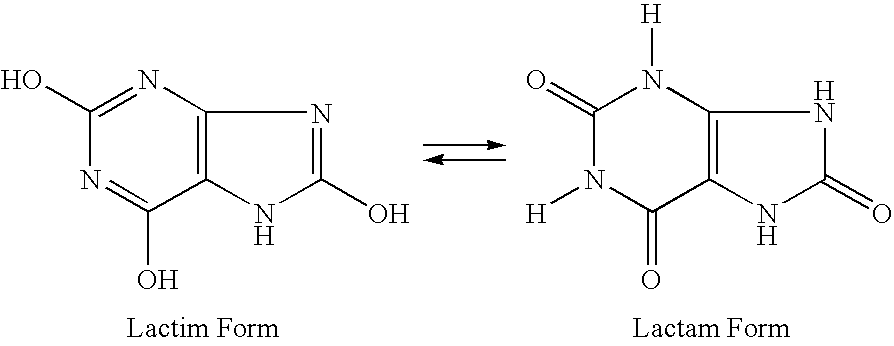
C1(O)=NC2=C(C(O)=N1)NC(O)=N2.C1(=O)N([H])C(=O)C2=C(N1[H])NC(=O)N2
